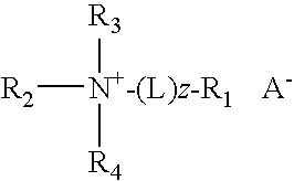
[R2][N+-(L)z-R1]([R3])[R4].[A-]
